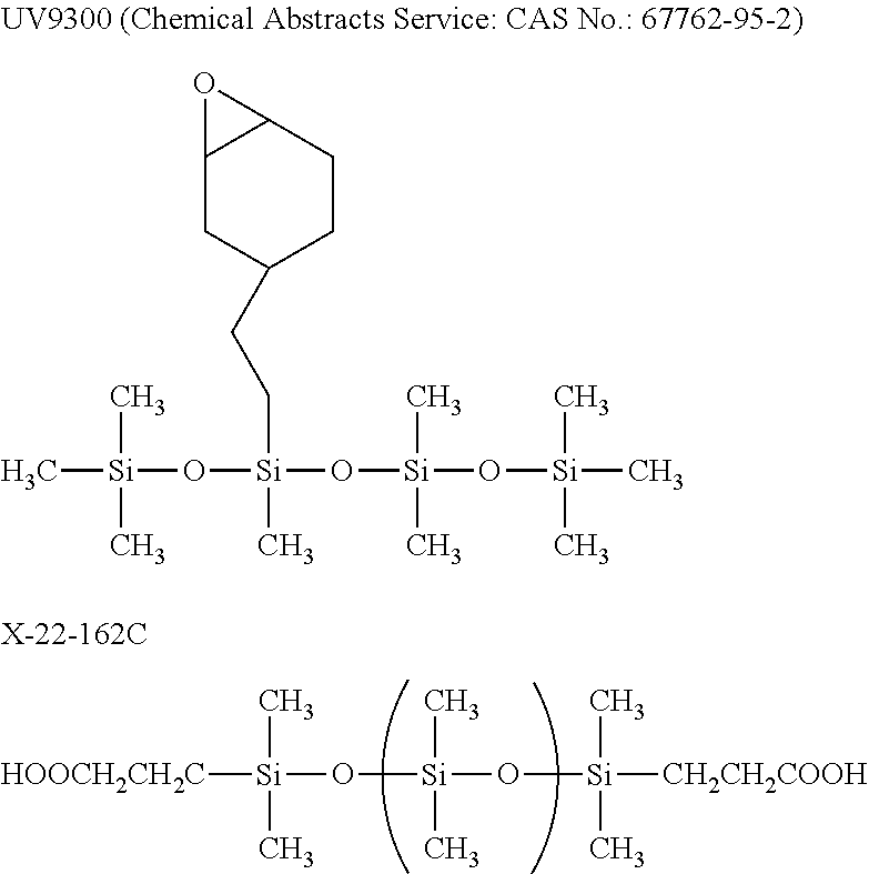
[HOOCH2CH2C][Si](O[Si](O[Si]([CH2CH2COOH])(C)C)(C)C)(C)C.C12CC(CC[Si](O[Si](C)(C)C)(O[Si](O[Si](C)(C)C)(C)C)C)CCC1O2
